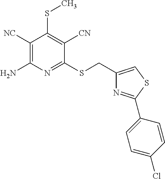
C1([NC])=C(N)N=C(SCC2=CSC(C3=CC=C(Cl)C=C3)=N2)C([CN])=C1SC
